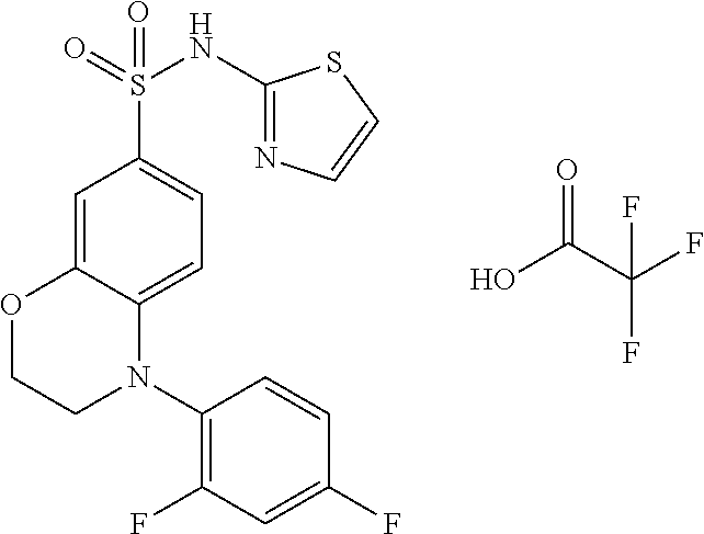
C1=C2C(=CC=C1S(=O)(NC1=NC=CS1)=O)N(C1=C(F)C=C(F)C=C1)CCO2.O=C(O)C(F)(F)F
